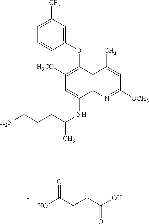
OC(CCC(O)=O)=O.C1=C([CF3])C=C(OC2=C([H3CO])C=C(NC(C)CCCN)C3=C2C(C)=CC([OCH3])=N3)C=C1
